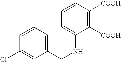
C1(CNC2=CC=CC([COOH])=C2[COOH])=CC=CC(Cl)=C1
